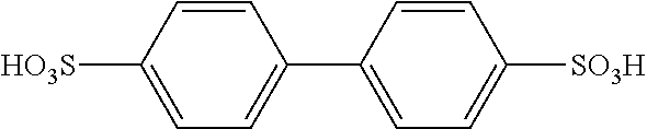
C1(C2=CC=C([SO3H])C=C2)=CC=C([HO3S])C=C1
